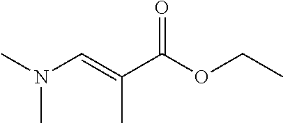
N(C=C(C(OCC)=O)C)(C)C
